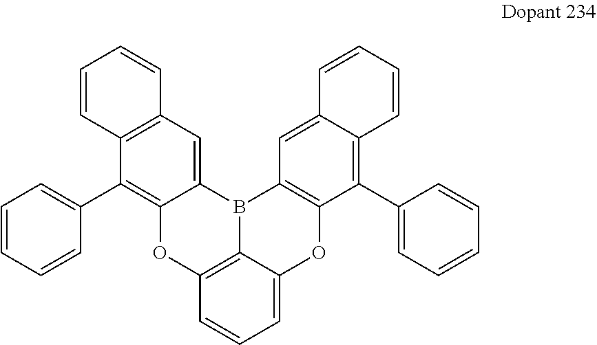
C12=C(C3=CC=CC=C3)C3=C(C=C1B1C4=C(O2)C=CC=C4OC2=C1C=C1C(=C2C2=CC=CC=C2)C=CC=C1)C=CC=C3
